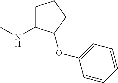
CNC1CCCC1OC1=CC=CC=C1
